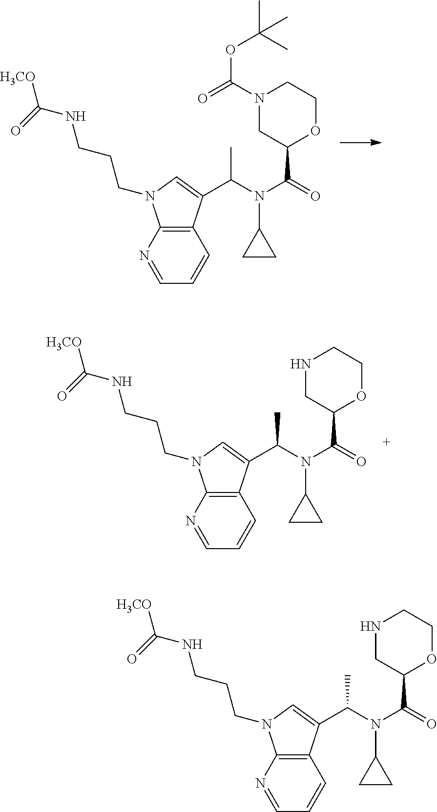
C(N(C(=O)C1OCCN(C(=O)OC(C)(C)C)C1)C1CC1)(C)C1=CN(CCCNC([H3CO])=O)C2=C1C=CC=N2.C(N(C(=O)C1OCCNC1)C1CC1)(C)C1=CN(CCCNC([H3CO])=O)C2=C1C=CC=N2.C(N(C(=O)C1OCCNC1)C1CC1)(C)C1=CN(CCCNC([H3CO])=O)C2=C1C=CC=N2
